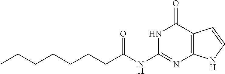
CCCCCCCC(NC1=NC2=C(C(=O)N1)C=CN2)=O
